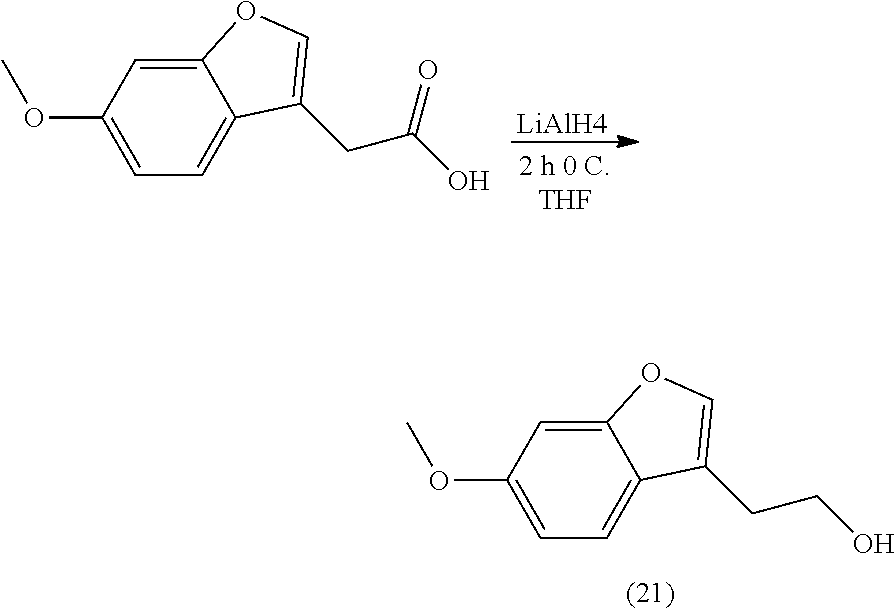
C12=CC(OC)=CC=C1C(CCO)=CO2.[LiAlH4].C12=CC(OC)=CC=C1C(CC(O)=O)=CO2
